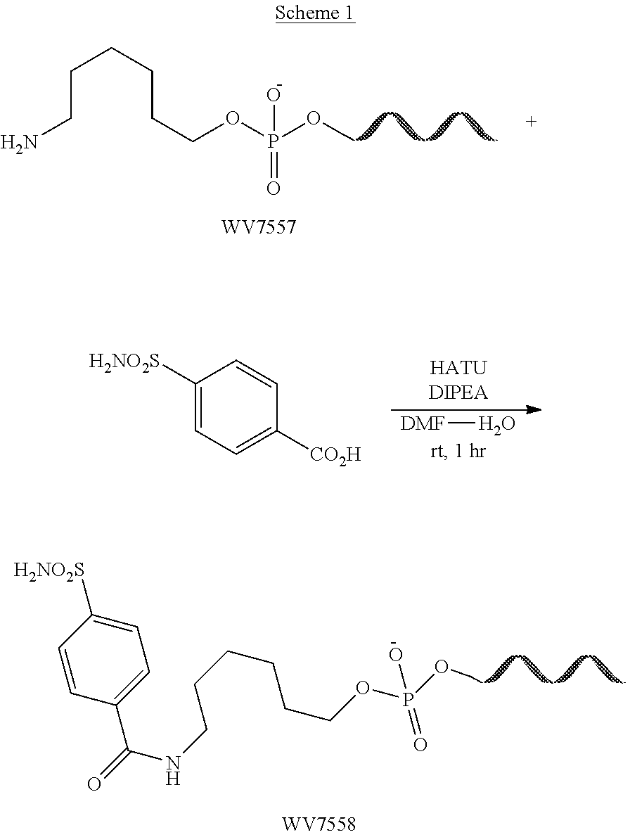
C(CN)CCCCOP(OC)(=O)O.[DMF]O.C1([H2NO2S])=CC=C([CO2H])C=C1.C(CNC(C1=CC=C([H2NO2S])C=C1)=O)CCCCOP(OC)(=O)O
